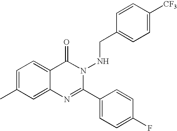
C1=C(C)C=C2C(=C1)C(=O)N(NCC1=CC=C([CF3])C=C1)C(C1=CC=C(F)C=C1)=N2
